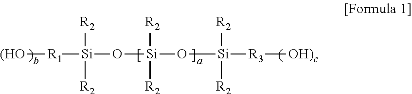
[(HO][R1][Si]([R2])([R2])O[Si]([R2])([R2])O[Si]([R2])([R2])[R3][OH)c]
